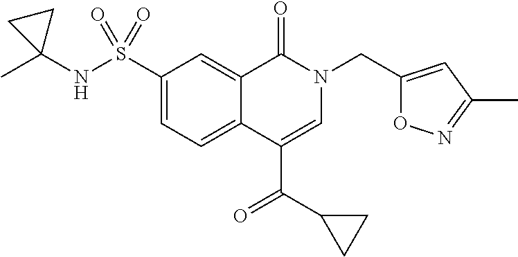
C1(S(NC2(C)CC2)(=O)=O)=CC=C2C(=C1)C(=O)N(CC1=CC(C)=NO1)C=C2C(C1CC1)=O
